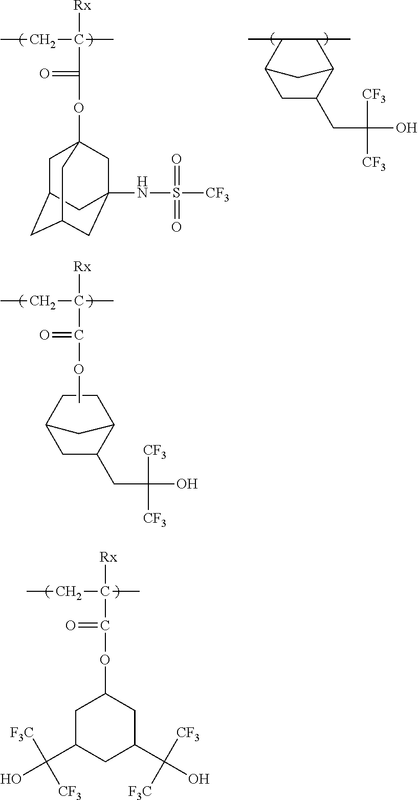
C(C)C(C)([Rx])C(OC12CC3CC(CC(NS(=O)(=O)[CF3])(C1)C3)C2)=O.C1C(CC(O)([CF3])[CF3])C2C(C)C(C)C1C2.C(C)C(C)([Rx])C(OC)=O.[CF3]C([CF3])(O)CC1CC2CCC1C2.C(C)C(C)([Rx])C(OC1CC(C(O)([F3C])[CF3])CC(C(O)([CF3])[F3C])C1)=O
